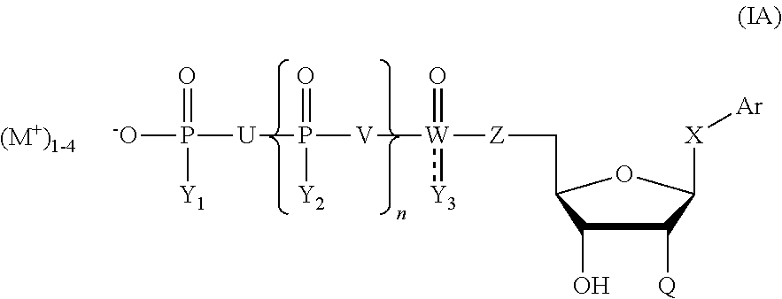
C1([Q])C(O)C(C[Z][W]([V]P([U]P([-O])(=O)[Y1])(=O)[Y2])(=O):[Y3])OC1[X][Ar]
